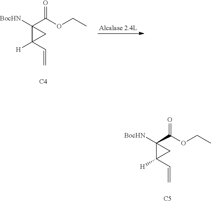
[BocHN]C1(C(OCC)=O)C([H])(C=C)C1.[C4].[BocHN]C1(C(OCC)=O)C([H])(C=C)C1.[C5]
